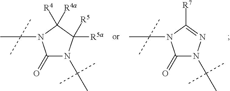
C1(=O)N(C(C)(C)C)N=C([R7])N1C(C)(C)C.C1(=O)N(C(C)(C)C)C([R5a])([R5])C([R4])([R4a])N1C(C)(C)C
